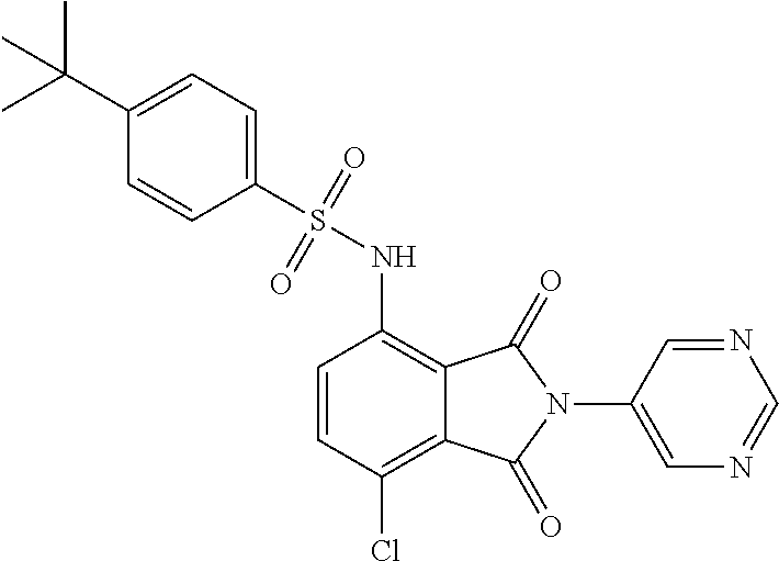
C1(C(C)(C)C)=CC=C(S(=O)(=O)NC2=C3C(=C(Cl)C=C2)C(=O)N(C2=CN=CN=C2)C3=O)C=C1
